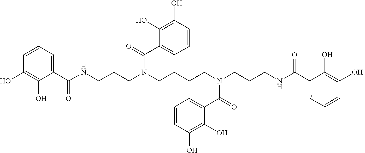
C1=CC=C(C(N(CCCCN(C(=O)C2=CC=CC(O)=C2O)CCCNC(=O)C2=CC=CC(O)=C2O)CCCNC(C2=CC=CC([OH])=C2O)=O)=O)C(O)=C1O
